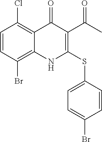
C1=CC(Br)=C2C(=C1Cl)C(=O)C(C(C)=O)=C(SC1=CC=C(Br)C=C1)N2
